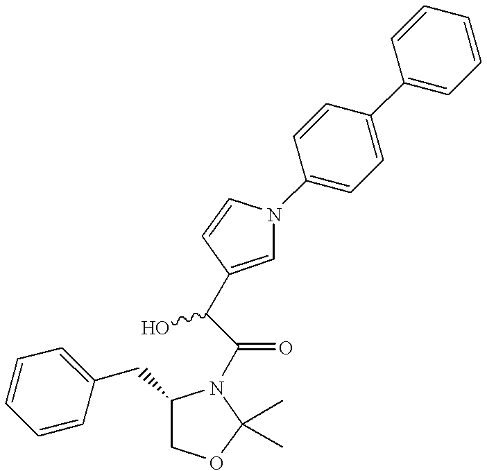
C1=CC=CC(CC2COC(C)(C)N2C(C(C2=CN(C3=CC=C(C4=CC=CC=C4)C=C3)C=C2)O)=O)=C1
